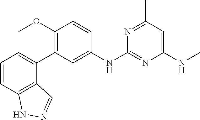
C1=CC(OC)=C(C2=CC=CC3=C2C=NN3)C=C1NC1=NC(NC)=CC(C)=N1
